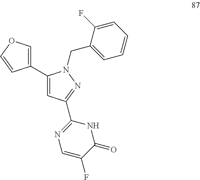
C1=CC=C(F)C(CN2C(C3=COC=C3)=CC(C3=NC=C(F)C(=O)N3)=N2)=C1
